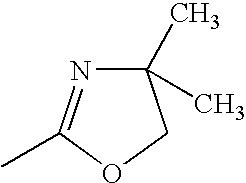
C1(C)(C)N=C(C)OC1
